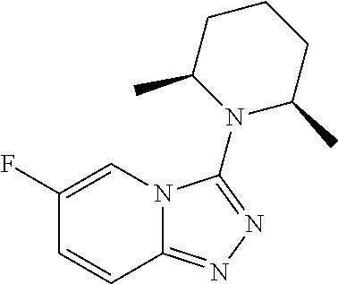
C1(F)=CN2C(=NN=C2N2C(C)CCCC2C)C=C1
